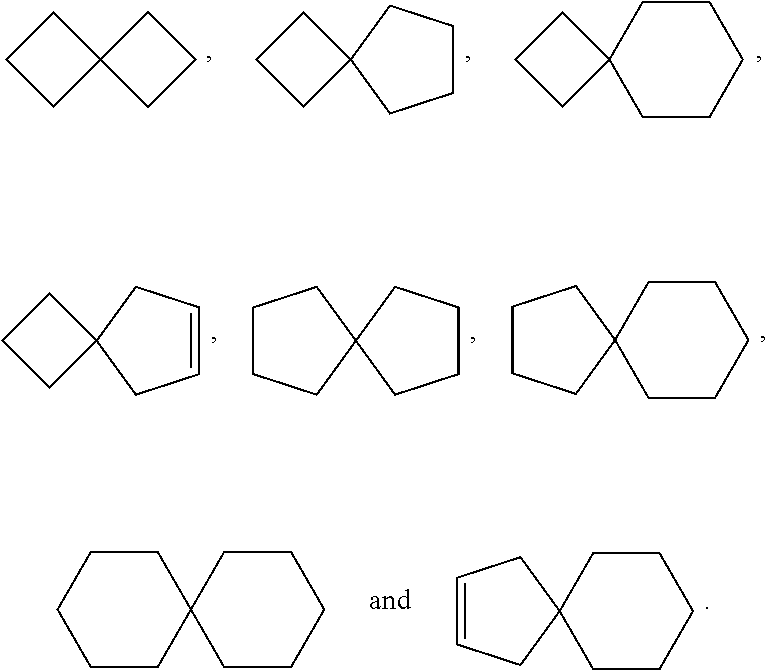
C1CCC12CCC2.C1CCC12CCCC2.C1CCC12CCCCC2.C12(CC=CC1)CCCCC2.C12(CCCCC1)CCCCC2.C1CCC12CC=CC2.C12(CCCC1)CCCC2.C12(CCCC1)CCCCC2
